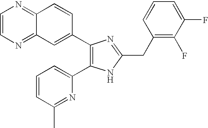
C1=CN=C2C(=N1)C=CC(C1=C(C3=CC=CC(C)=N3)NC(CC3=C(F)C(F)=CC=C3)=N1)=C2
